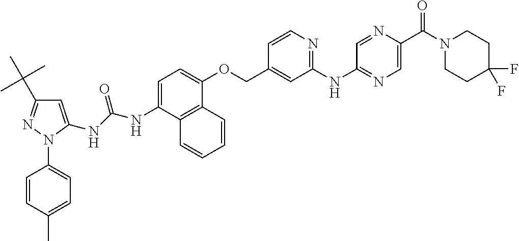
C1=C(NC(=O)NC2=CC(C(C)(C)C)=NN2C2=CC=C(C)C=C2)C2=C(C(OCC3=CC(NC4=NC=C(C(N5CCC(F)(F)CC5)=O)N=C4)=NC=C3)=C1)C=CC=C2
